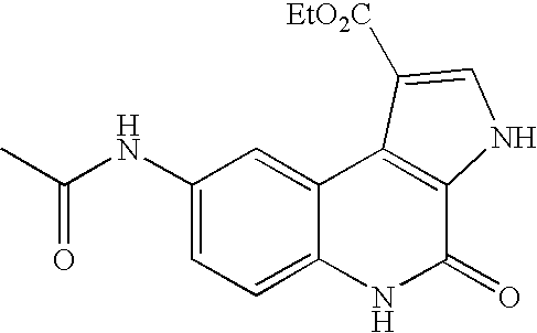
C(C)(NC1=CC=C2C(=C1)C1=C(C(=O)N2)NC=C1[EtO2C])=O
